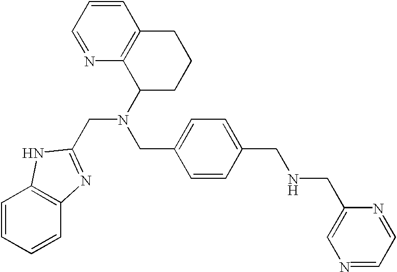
C(C1=CC=C(CNCC2=CN=CC=N2)C=C1)N(C1CCCC2=C1N=CC=C2)CC1=NC2=C(N1)C=CC=C2
